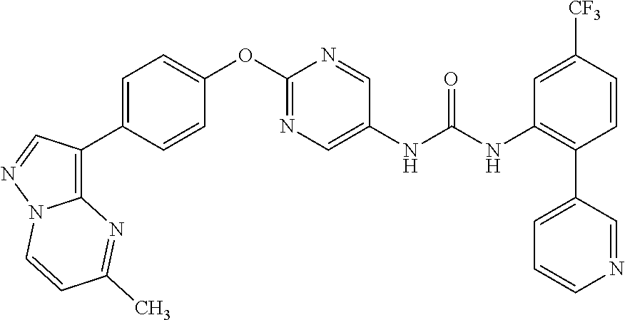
C1=C(C2=C3N(N=C2)C=CC(C)=N3)C=CC(OC2=NC=C(NC(NC3=C(C4=CC=CN=C4)C=CC([CF3])=C3)=O)C=N2)=C1
